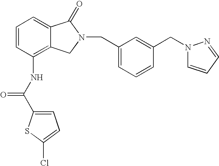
C1=C2C(=C(NC(C3=CC=C(Cl)S3)=O)C=C1)CN(CC1=CC=CC(CN3C=CC=N3)=C1)C2=O
